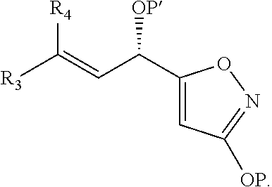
C1(C(C=C([R3])[R4])[OP])=CC([OP])=NO1
